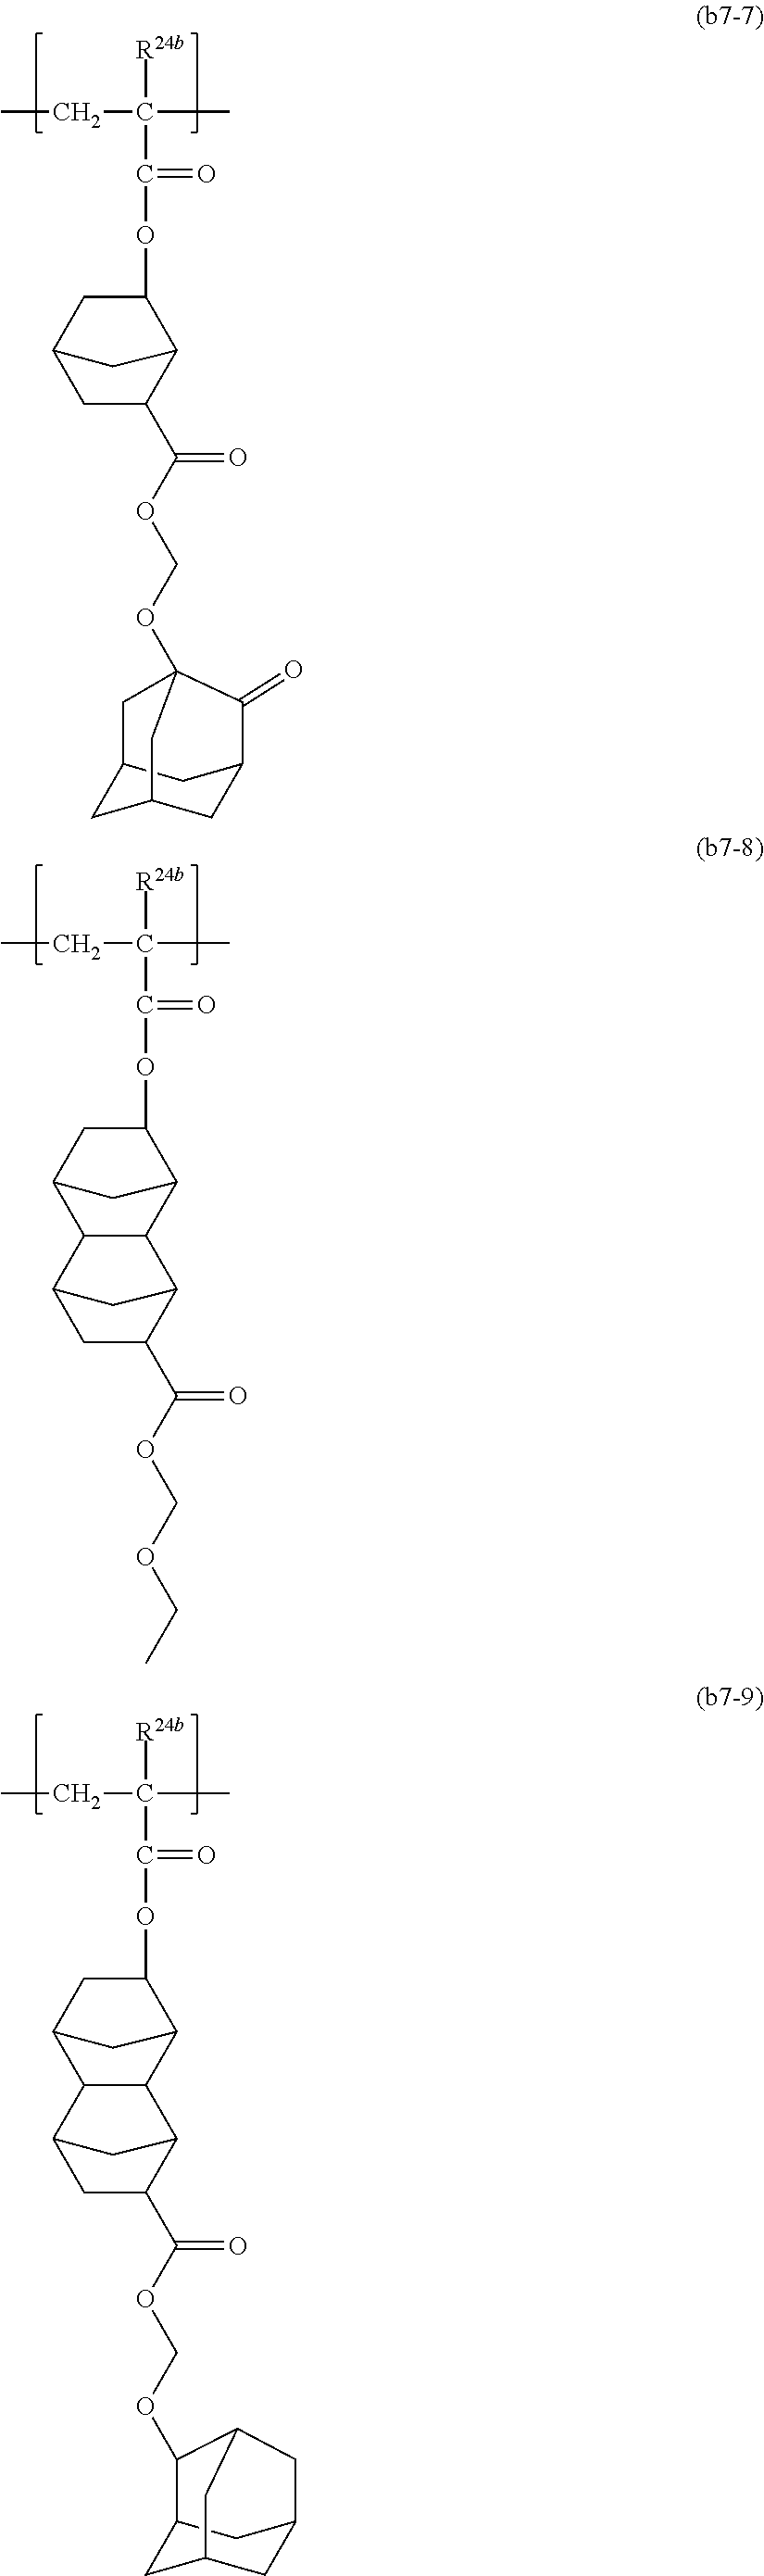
[R24b]C(C(OC1CC2CC(C(OCOC34CC5CC(CC(C5)C3=O)C4)=O)C1C2)=O)(C)CC.[R24b]C(C(OC1CC2C3C(C1C2)C1C(C(OCOCC)=O)CC3C1)=O)(C)CC.[R24b]C(C(OC1CC2C3C(C1C2)C1C(C(OCOC2C4CC5CC(C4)CC2C5)=O)CC3C1)=O)(C)CC
